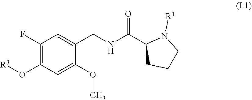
C1(F)=C(O[R3])C=C(OC)C(CNC(C2CCCN2[R1])=O)=C1
